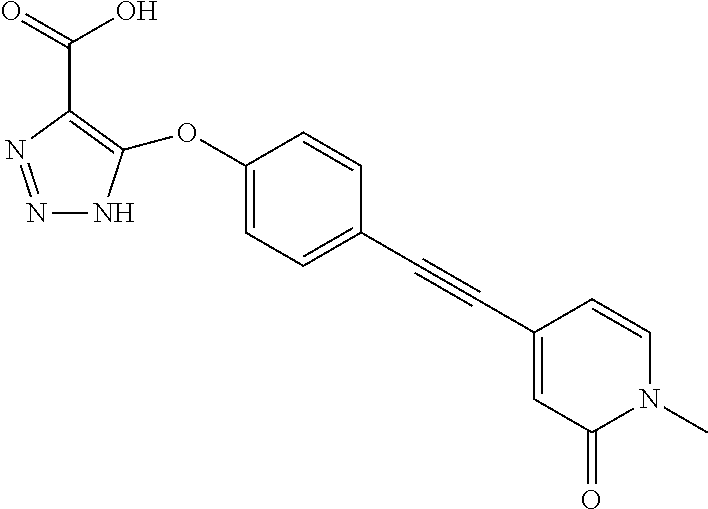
N1=NC(C(O)=O)=C(OC2=CC=C(C#CC3=CC(=O)N(C)C=C3)C=C2)N1
